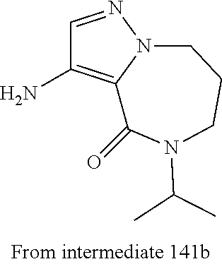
C1=NN2C(=C1N)C(=O)N(C(C)C)CCC2
